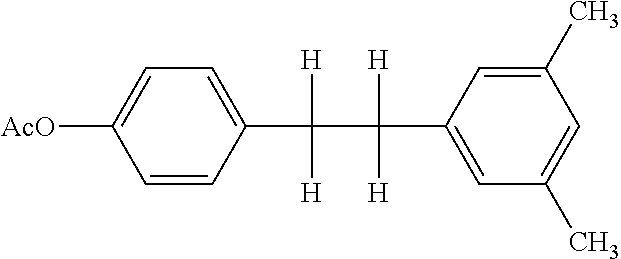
C1=C([AcO])C=CC(C([H])([H])C([H])([H])C2=CC(C)=CC(C)=C2)=C1
